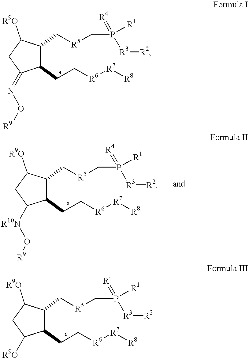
C1(C[R5]CP([R1])(=[R4])[R3][R2])C(CC[R6][R7][R8])C(=NO[R9])CC1[R9O].C1(C[R5]CP([R1])(=[R4])[R3][R2])C(CC[R6][R7][R8])C([R10N]O[R9])CC1[R9O].C1(C[R5]CP([R1])(=[R4])[R3][R2])C(CC[R6][R7][R8])C([R9O])CC1[R9O]
